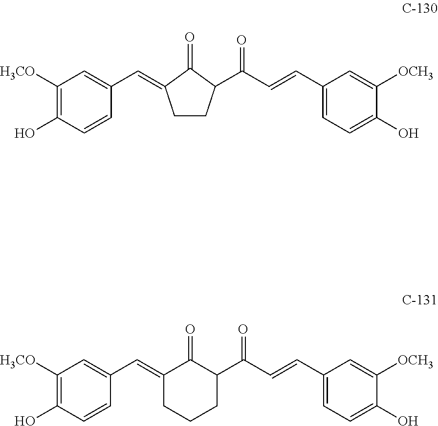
C1([H3CO])=C(O)C=CC(C=C2CCCC(C(C=CC3=CC=C(O)C([OCH3])=C3)=O)C2=O)=C1.C1([H3CO])=C(O)C=CC(C=C2CCC(C(C=CC3=CC=C(O)C([OCH3])=C3)=O)C2=O)=C1
